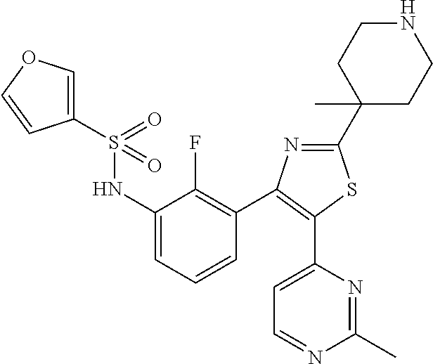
N(C1=CC=CC(C2=C(C3=CC=NC(C)=N3)SC(C3(C)CCNCC3)=N2)=C1F)S(C1=COC=C1)(=O)=O
